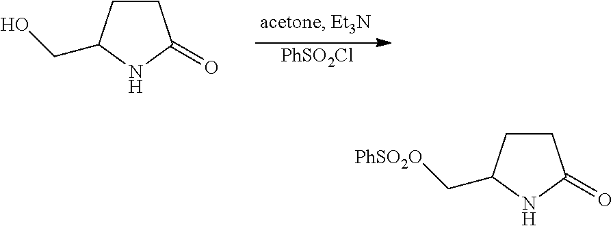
[PhSO2Cl].C1CC(CO)NC1=O.C1CC(C[PhSO2O])NC1=O
